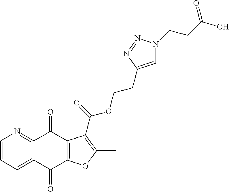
C1=CC=C2C(=N1)C(=O)C1=C(C2=O)OC(C)=C1C(=O)OCCC1=CN(CCC(O)=O)N=N1
